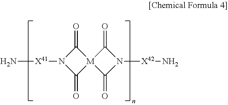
N1([X41]N)C(=O)[M]2(C1=O)C(=O)N([X42]N)C2=O
